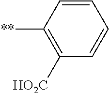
C1=CC([**])=C([HO2C])C=C1
